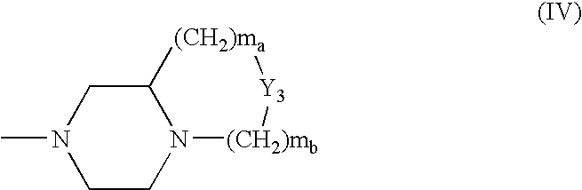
C1CN2C(CN1C)[(CH2)ma][Y3][(CH2)mb]2
